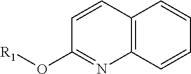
C12=C(C=CC=C1)N=C(O[R1])C=C2
